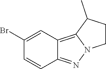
C1(Br)=CC2=C3N(N=C2C=C1)CCC3C
